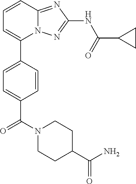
C1=CC2=NC(NC(=O)C3CC3)=NN2C(C2=CC=C(C(N3CCC(C(N)=O)CC3)=O)C=C2)=C1
